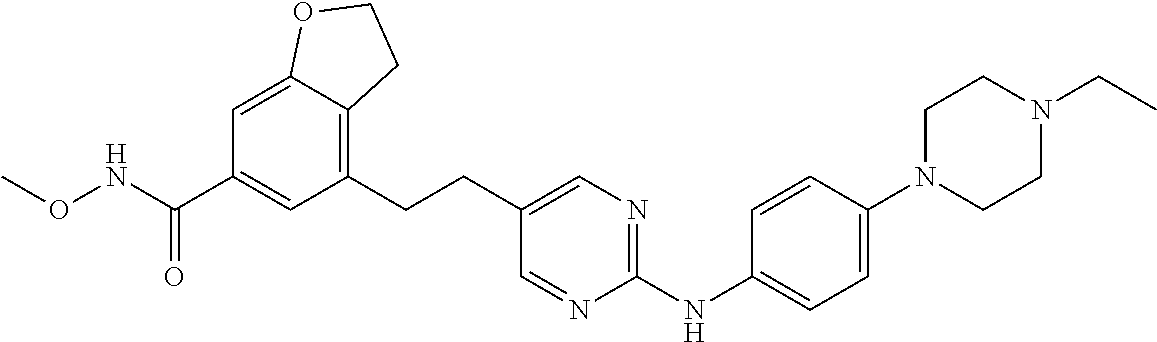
C1(CCC2=CN=C(NC3=CC=C(N4CCN(CC)CC4)C=C3)N=C2)=C2C(=CC(C(NOC)=O)=C1)OCC2
